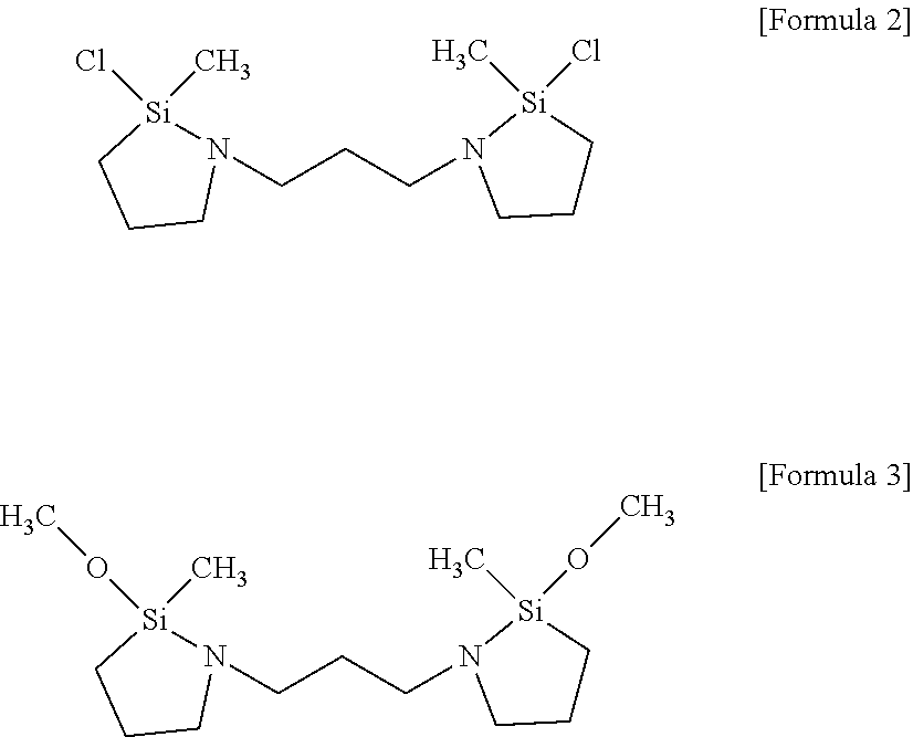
N1(CCCN2[Si](Cl)(C)CCC2)[Si](Cl)(C)CCC1.N1(CCCN2[Si](OC)(C)CCC2)[Si](OC)(C)CCC1
